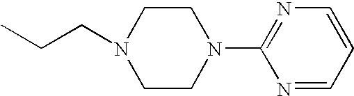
C1CN(C2=NC=CC=N2)CCN1CCC
